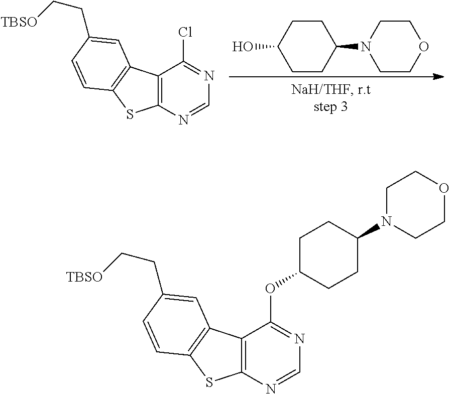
C12=C(N=CN=C1OC1CCC(N3CCOCC3)CC1)SC1=C2C=C(CC[TBSO])C=C1.C12=C(N=CN=C1Cl)SC1=C2C=C(CC[TBSO])C=C1.C1CC(N2CCOCC2)CCC1O
